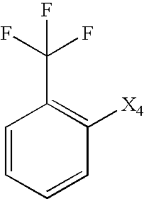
C1=CC=CC([X4])=C1C(F)(F)F
